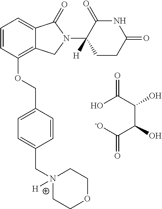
C1=CC(OCC2=CC=C(CN3([H])CCOCC3)C=C2)=C2C(=C1)C(=O)N(C1([H])CCC(=O)NC1=O)C2.OC(C(C(C([-O])=O)O)O)=O
